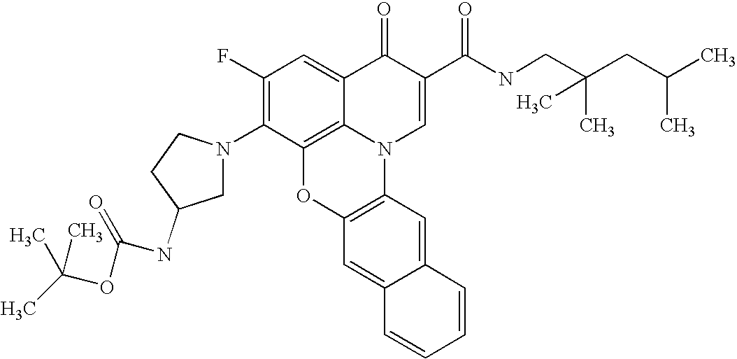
C1(F)=C(N2CC(NC(OC(C)(C)C)=O)CC2)C2=C3C(=C1)C(=O)C(C(NCC(CC(C)C)(C)C)=O)=CN3C1=C(O2)C=C2C(=C1)C=CC=C2
